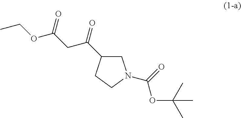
C1C(C(=O)CC(OCC)=O)CCN1C(=O)OC(C)(C)C
